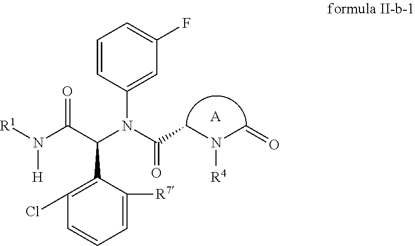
[A].C1=CC(N(C(C(=O)N([R1])[H])C2=C(Cl)C=CC=C2[R7])C(=O)CN(C=O)[R4])=CC(F)=C1
